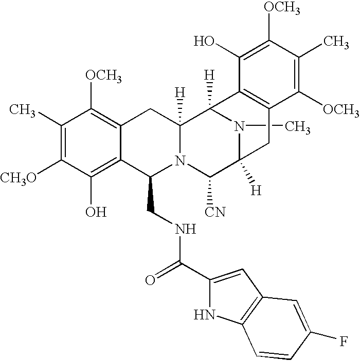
C(NCC1C2=C(O)C([CH3O])=C(C)C([OCH3])=C2CC2([H])N1C([CN])C1([H])N(C)C2([H])C2=C(C1)C([OCH3])=C(C)C([OCH3])=C2O)(=O)C1=CC2=C(N1)C=CC(F)=C2
